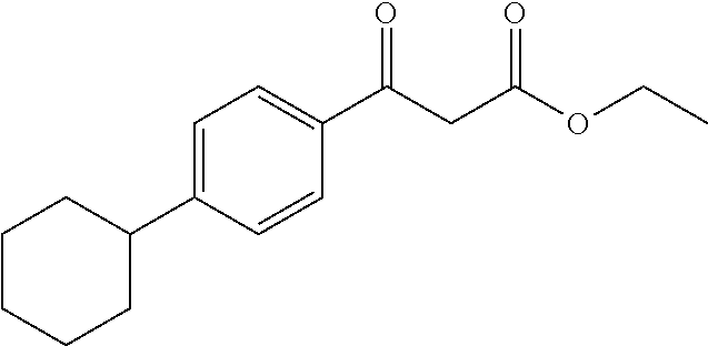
C1=C(C2CCCCC2)C=CC(C(CC(OCC)=O)=O)=C1
